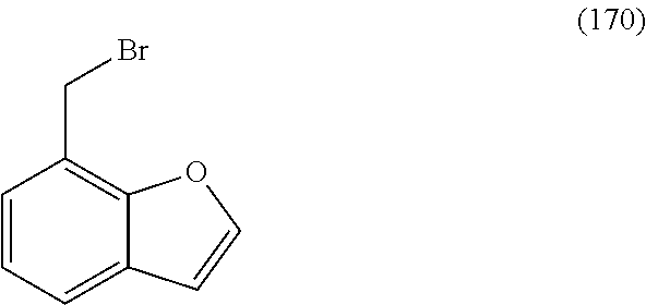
C1=CC=C2C(=C1CBr)OC=C2
